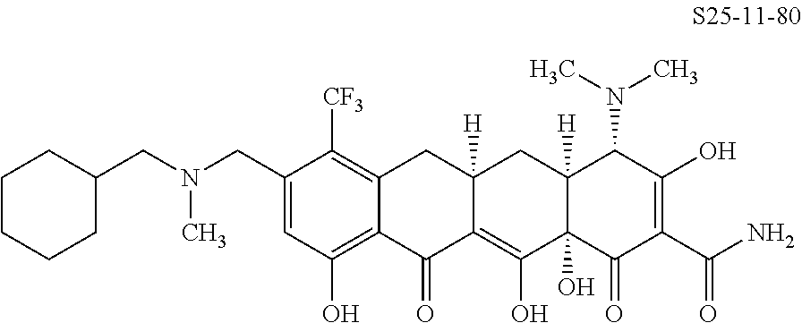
C1(CN(CC2CCCCC2)C)=CC(O)=C2C(=C1[CF3])CC1([H])C(=C(O)C3(O)C([H])(C1)C(N(C)C)C(O)=C(C(N)=O)C3=O)C2=O
